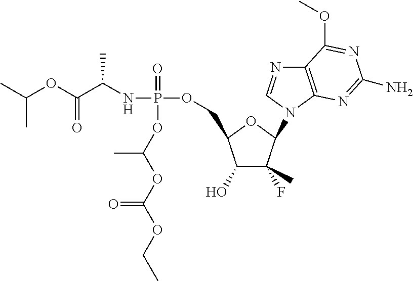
C(OC(C)C)(C(NP(OCC1C(O)C(F)(C)C(N2C=NC3=C2N=C(N)N=C3OC)O1)(=O)OC(OC(OCC)=O)C)C)=O
